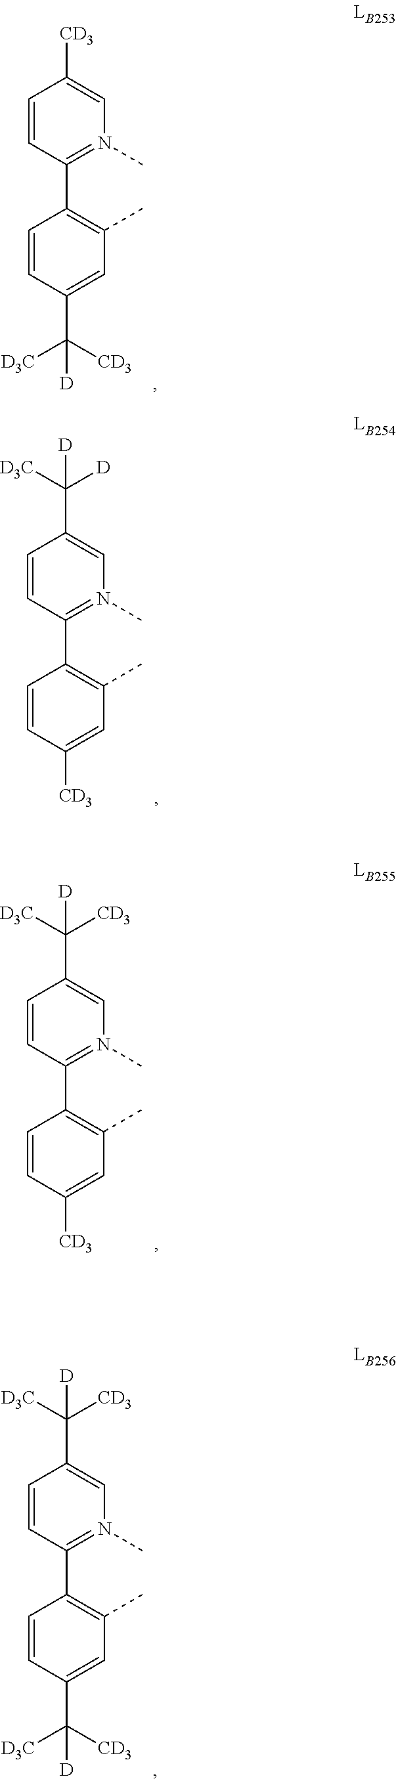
C1=CC(C2=C(C)C=C(C([CD3])([D3C])[D])C=C2)=N(C)C=C1[CD3].C1=CC(C2=C(C)C=C([CD3])C=C2)=N(C)C=C1C([D3C])([D])[D].C1=CC(C2=C(C)C=C([CD3])C=C2)=N(C)C=C1C([D3C])([CD3])[D].C1=CC(C2=C(C)C=C(C([CD3])([D3C])[D])C=C2)=N(C)C=C1C([D3C])([CD3])[D]
